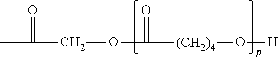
O(C([(CH2)4]O[H])=O)CC(C)=O
